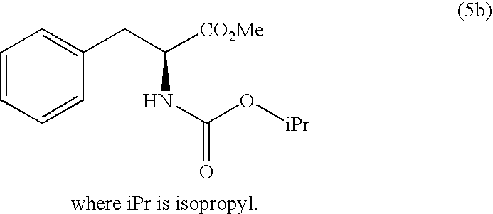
C1=CC=CC(CC([CO2Me])NC(=O)O[iPr])=C1
